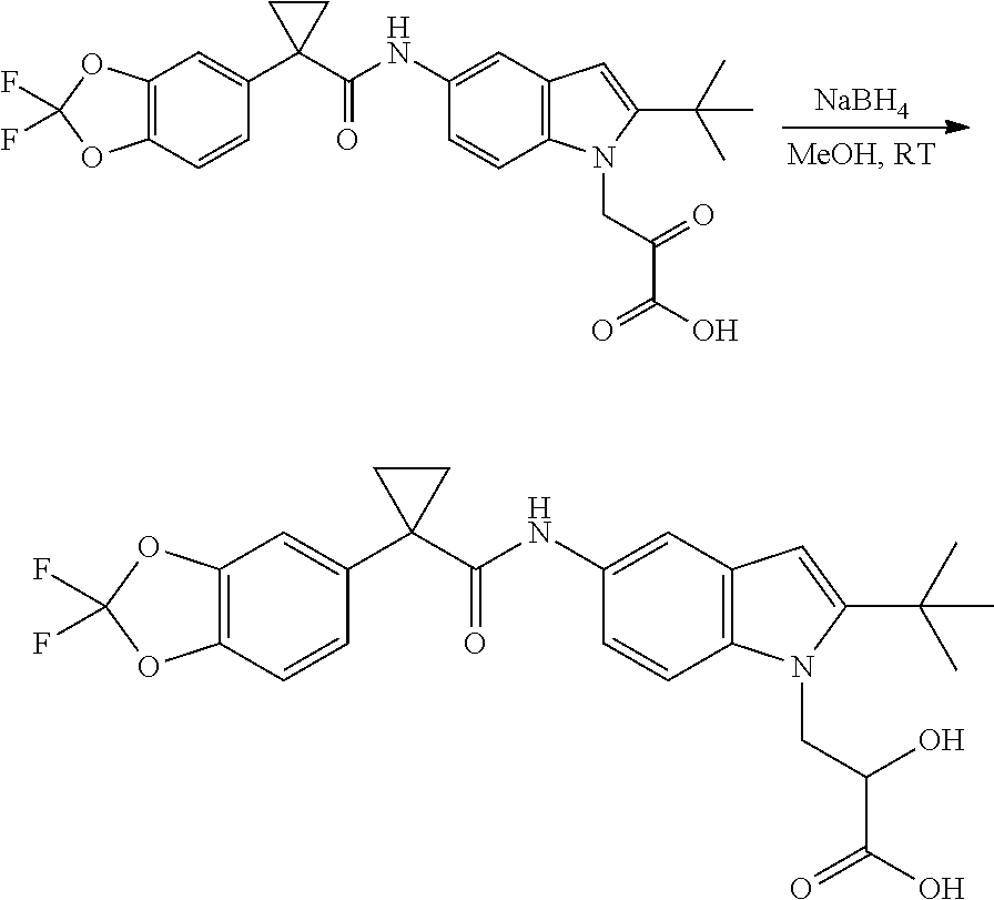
C12=C(C=CC(C3(C(NC4=CC5=C(C=C4)N(CC(O)C(O)=O)C(C(C)(C)C)=C5)=O)CC3)=C1)OC(F)(F)O2.[NaBH4].C12=C(C=CC(C3(C(NC4=CC5=C(C=C4)N(CC(=O)C(O)=O)C(C(C)(C)C)=C5)=O)CC3)=C1)OC(F)(F)O2
